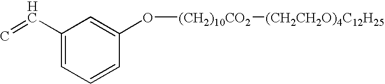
C1(C=C)=CC=CC(O[(CH2)10CO2][(CH2CH2O)4C12H25])=C1
